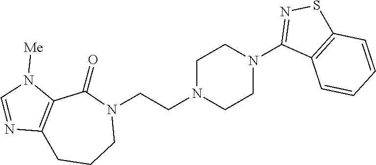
N1(CCN2CCN(C3=NSC4=C3C=CC=C4)CC2)C(=O)C2=C(CCC1)N=CN2[Me]
